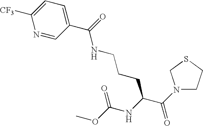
N1(C(C(NC(OC)=O)CCCNC(=O)C2=CC=C([CF3])N=C2)=O)CCSC1
